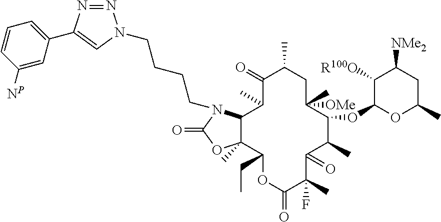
C12C(C)(C(CC)OC(=O)C(C)(F)C(=O)C(C)C(OC3OC(C)CC([NMe2])C3[R100O])C([OMe])(C)CC(C)C(=O)C1C)OC(=O)N2CCCCN1N=NC(C2=CC=CC([NP])=C2)=C1
